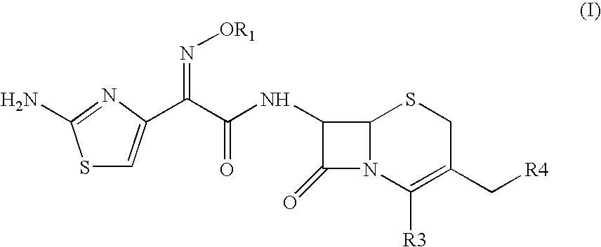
N(C1C(=O)N2C1SCC(C[R4])=C2[R3])C(C(=N[OR1])C1=CSC(N)=N1)=O
